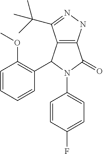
C12=C(NN=C1C(C)(C)C)C(=O)N(C1=CC=C(F)C=C1)C2C1=C(OC)C=CC=C1
